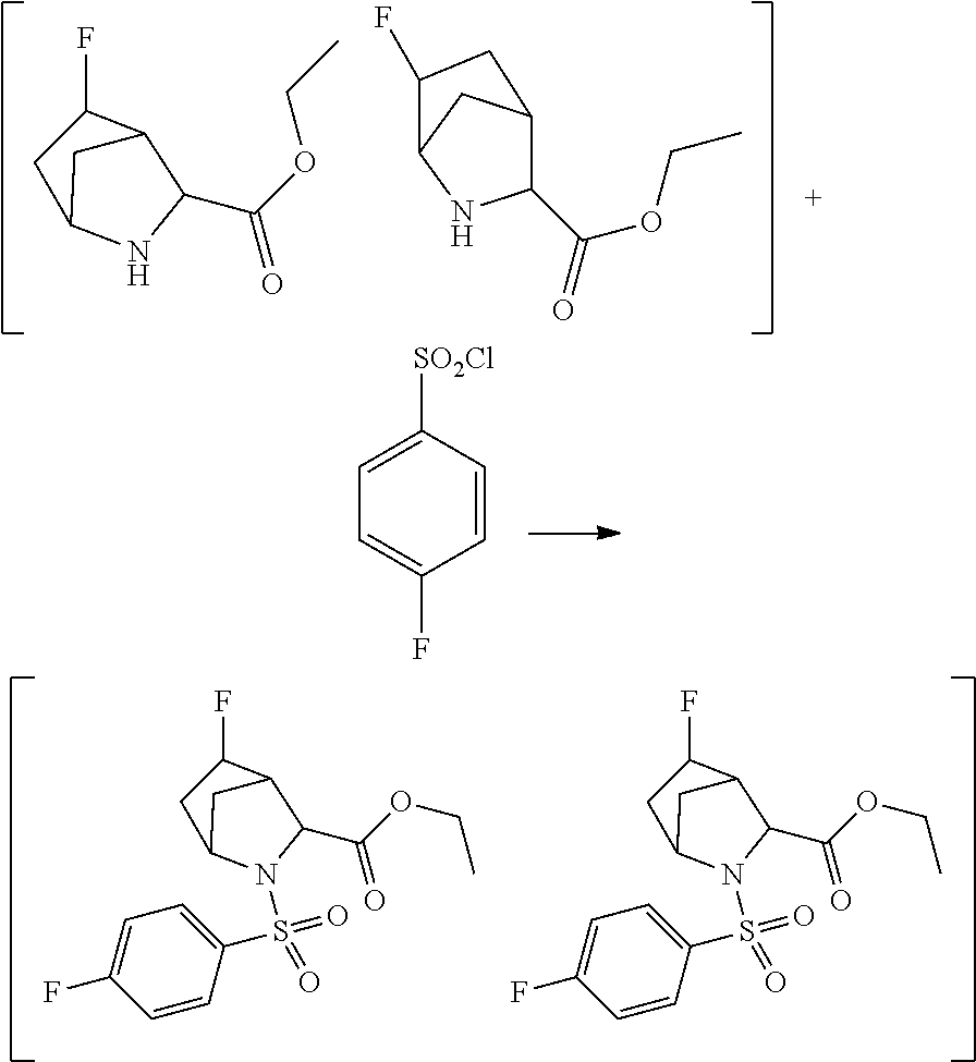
C1=CC([SO2Cl])=CC=C1F.C12CC(N(S(C3=CC=C(F)C=C3)(=O)=O)C1C(OCC)=O)CC2F.C12CC(N(S(C3=CC=C(F)C=C3)(=O)=O)C1C(OCC)=O)CC2F.C12CC(NC1C(OCC)=O)CC2F.C1(C(OCC)=O)C2CC(N1)C(F)C2
